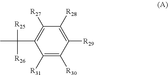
C1([R31])=C([R30])C([R29])=C([R28])C([R27])=C1C([R25])([R26])C
